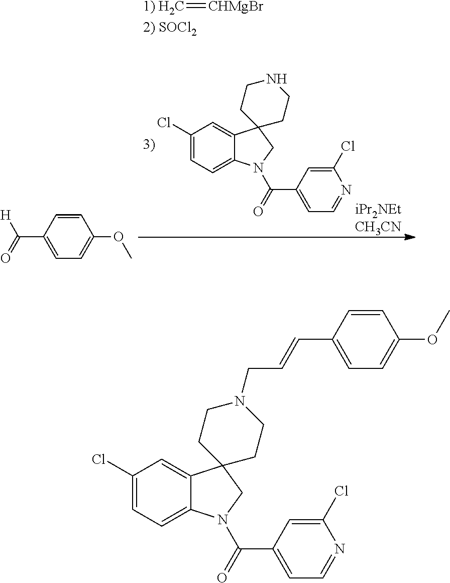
C1(Cl)=CC=C2C(=C1)C1(CN2C(=O)C2=CC=NC(Cl)=C2)CCNCC1.C1=CC(C(=O)[H])=CC=C1OC.[1) H2C]=[CHMgBr].C1(Cl)=CC=C2C(=C1)C1(CN2C(=O)C2=CC=NC(Cl)=C2)CCN(CC=CC2=CC=C(OC)C=C2)CC1
